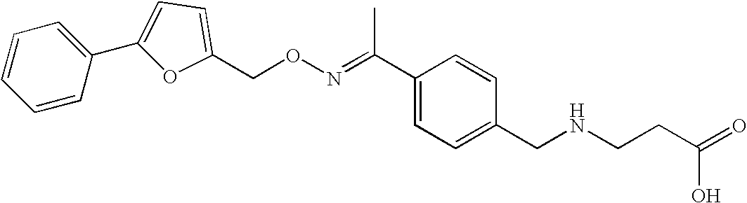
C1=CC=C(C2=CC=C(CON=C(C)C3=CC=C(CNCCC(=O)O)C=C3)O2)C=C1
